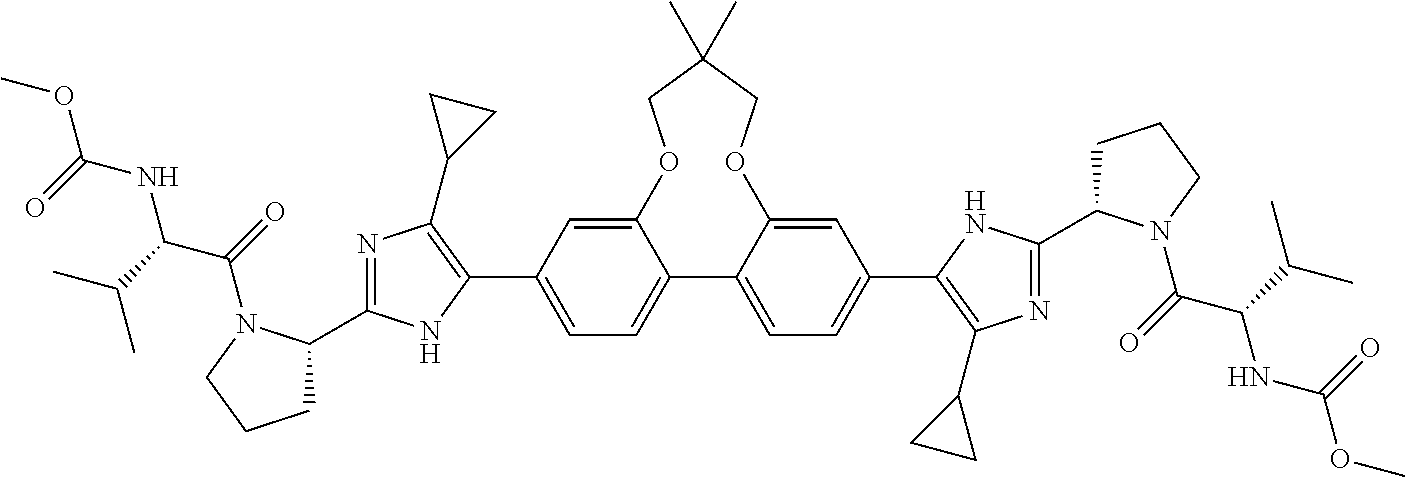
C12=CC(C3=C(C4CC4)N=C(C4CCCN4C(=O)C(C(C)C)NC(OC)=O)N3)=CC=C1C1=CC=C(C3=C(C4CC4)N=C(C4CCCN4C(=O)C(C(C)C)NC(OC)=O)N3)C=C1OCC(C)(C)CO2
